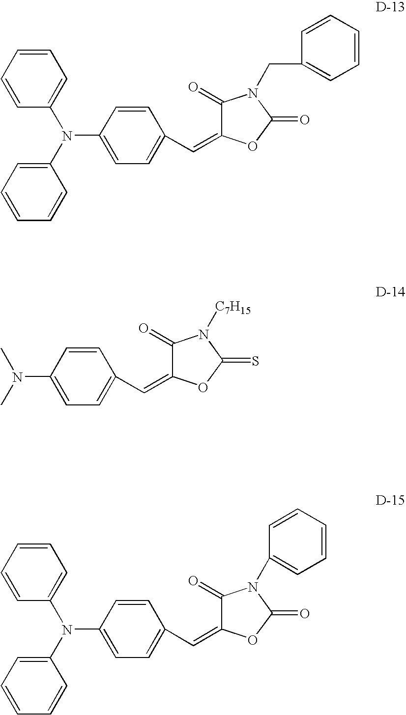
C1=CC=CC(N(C2=CC=CC=C2)C2=CC=C(C=C3C(=O)N(CC4=CC=CC=C4)C(=O)O3)C=C2)=C1.CN(C)C1=CC=C(C=C2C(=O)N([C7H15])C(=S)O2)C=C1.C1=CC=CC(N(C2=CC=CC=C2)C2=CC=C(C=C3C(=O)N(C4=CC=CC=C4)C(=O)O3)C=C2)=C1
